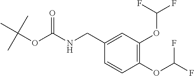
C(NC(=O)OC(C)(C)C)C1=CC(OC(F)F)=C(OC(F)F)C=C1
